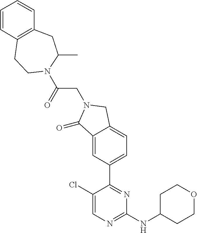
C1CC(NC2=NC=C(Cl)C(C3=CC=C4C(=C3)C(=O)N(CC(N3C(C)CC5=C(CC3)C=CC=C5)=O)C4)=N2)CCO1
